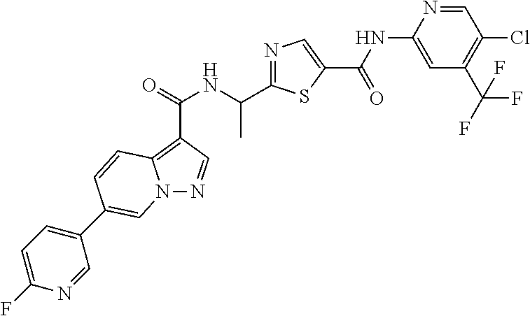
N12N=CC(C(NC(C)C3=NC=C(C(=O)NC4=CC(C(F)(F)F)=C(Cl)C=N4)S3)=O)=C1C=CC(C1=CC=C(F)N=C1)=C2
